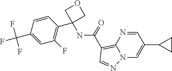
N(C(C1=C2N=CC(C3CC3)=CN2N=C1)=O)C1(C2=C(F)C=C(C(F)(F)F)C=C2)COC1
